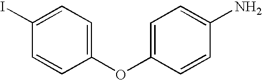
C1=C(OC2=CC=C(I)C=C2)C=CC(N)=C1
